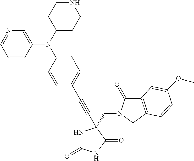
N1C(=O)NC(=O)C1(CN1C(=O)C2=C(C1)C=CC(OC)=C2)C#CC1=CN=C(N(C2CCNCC2)C2=CN=CC=C2)C=C1
